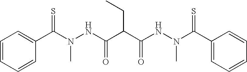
C1=CC=CC(C(N(NC(C(C(NN(C(C2=CC=CC=C2)=S)C)=O)CC)=O)C)=S)=C1
